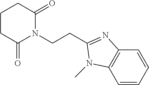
C1CCC(=O)N(CCC2=NC3=C(C=CC=C3)N2C)C1=O
